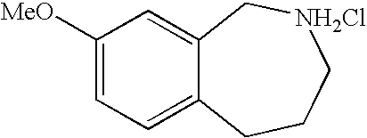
C1([MeO])=CC=C2C(=C1)C[NH2Cl]CCC2
